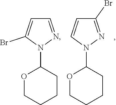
N1(C2OCCCC2)N=CC=C1Br.N1(C2OCCCC2)N=C(Br)C=C1
